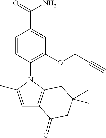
C1=CC(N2C(C)=CC3=C2CC(C)(C)CC3=O)=C(OCC#C)C=C1C(=O)N
